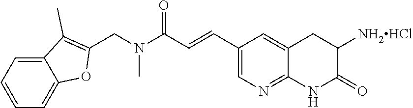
C12=CC=CC=C1OC(CN(C(C=CC1=CN=C3C(=C1)CC([NH2HCl])C(=O)N3)=O)C)=C2C
